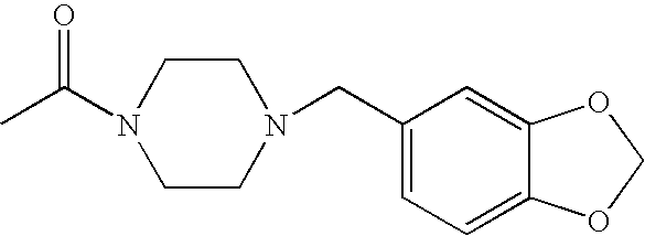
C1CN(C(C)=O)CCN1CC1=CC=C2C(=C1)OCO2
